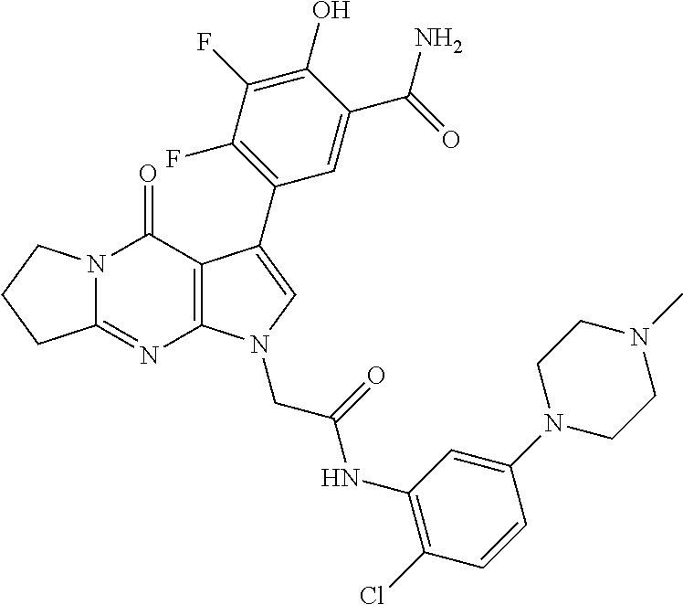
C12=NC3=C(C(=O)N1CCC2)C(C1=C(F)C(F)=C(O)C(C(=O)N)=C1)=CN3CC(=O)NC1=C(Cl)C=CC(N2CCN(C)CC2)=C1
